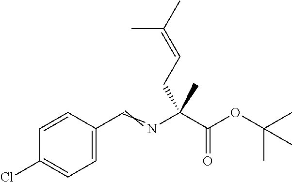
C1(Cl)=CC=C(C=NC(C(=O)OC(C)(C)C)(CC=C(C)C)C)C=C1
